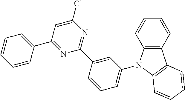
C1=CC2=C(C=C1)N(C1=CC=CC(C3=NC(Cl)=CC(C4=CC=CC=C4)=N3)=C1)C1=C2C=CC=C1
